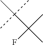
CC(C(C)(C)F)(C)C
